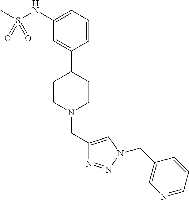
C1(NS(C)(=O)=O)=CC=CC(C2CCN(CC3=CN(CC4=CN=CC=C4)N=N3)CC2)=C1
